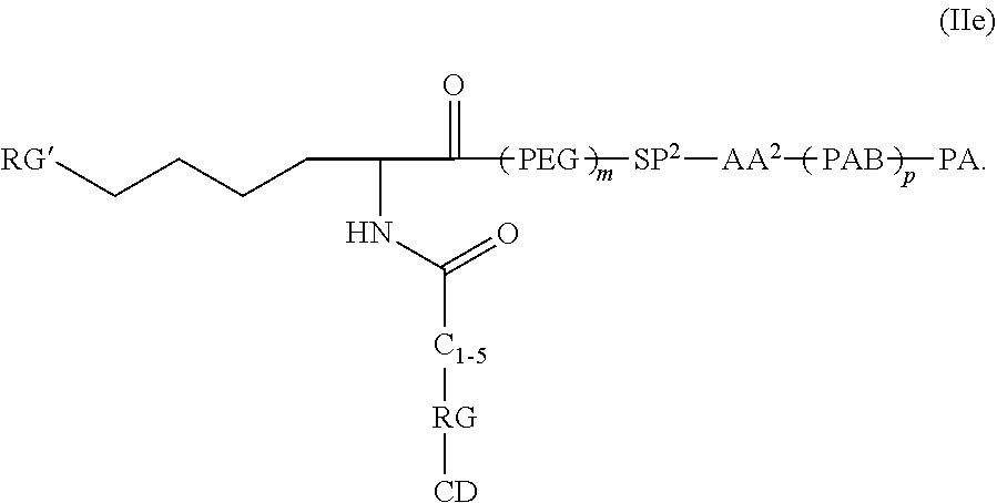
C(C(=O)[PEG][SP2][AA2][PAB][PA])(NC([C1-5][RG][CD])=O)CCCC[RG]
